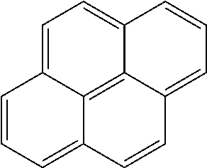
C1=C2C3=C4C(=C1)C=CC=C4C=CC3=CC=C2
